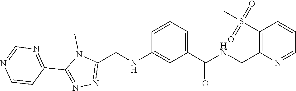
CN1C(CNC2=CC(C(=O)NCC3=C(S(C)(=O)=O)C=CC=N3)=CC=C2)=NN=C1C1=NC=NC=C1
